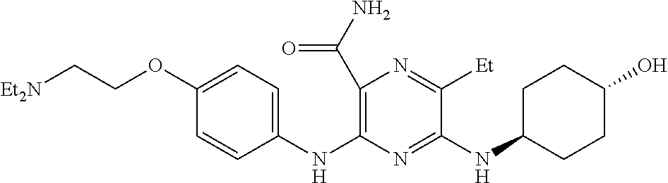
C1(C(N)=O)=C(NC2=CC=C(OCC[Et2N])C=C2)N=C(NC2CCC(O)CC2)C([Et])=N1
